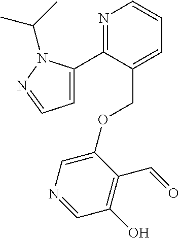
N1=C(C2=CC=NN2C(C)C)C(COC2=CN=CC(O)=C2C=O)=CC=C1
